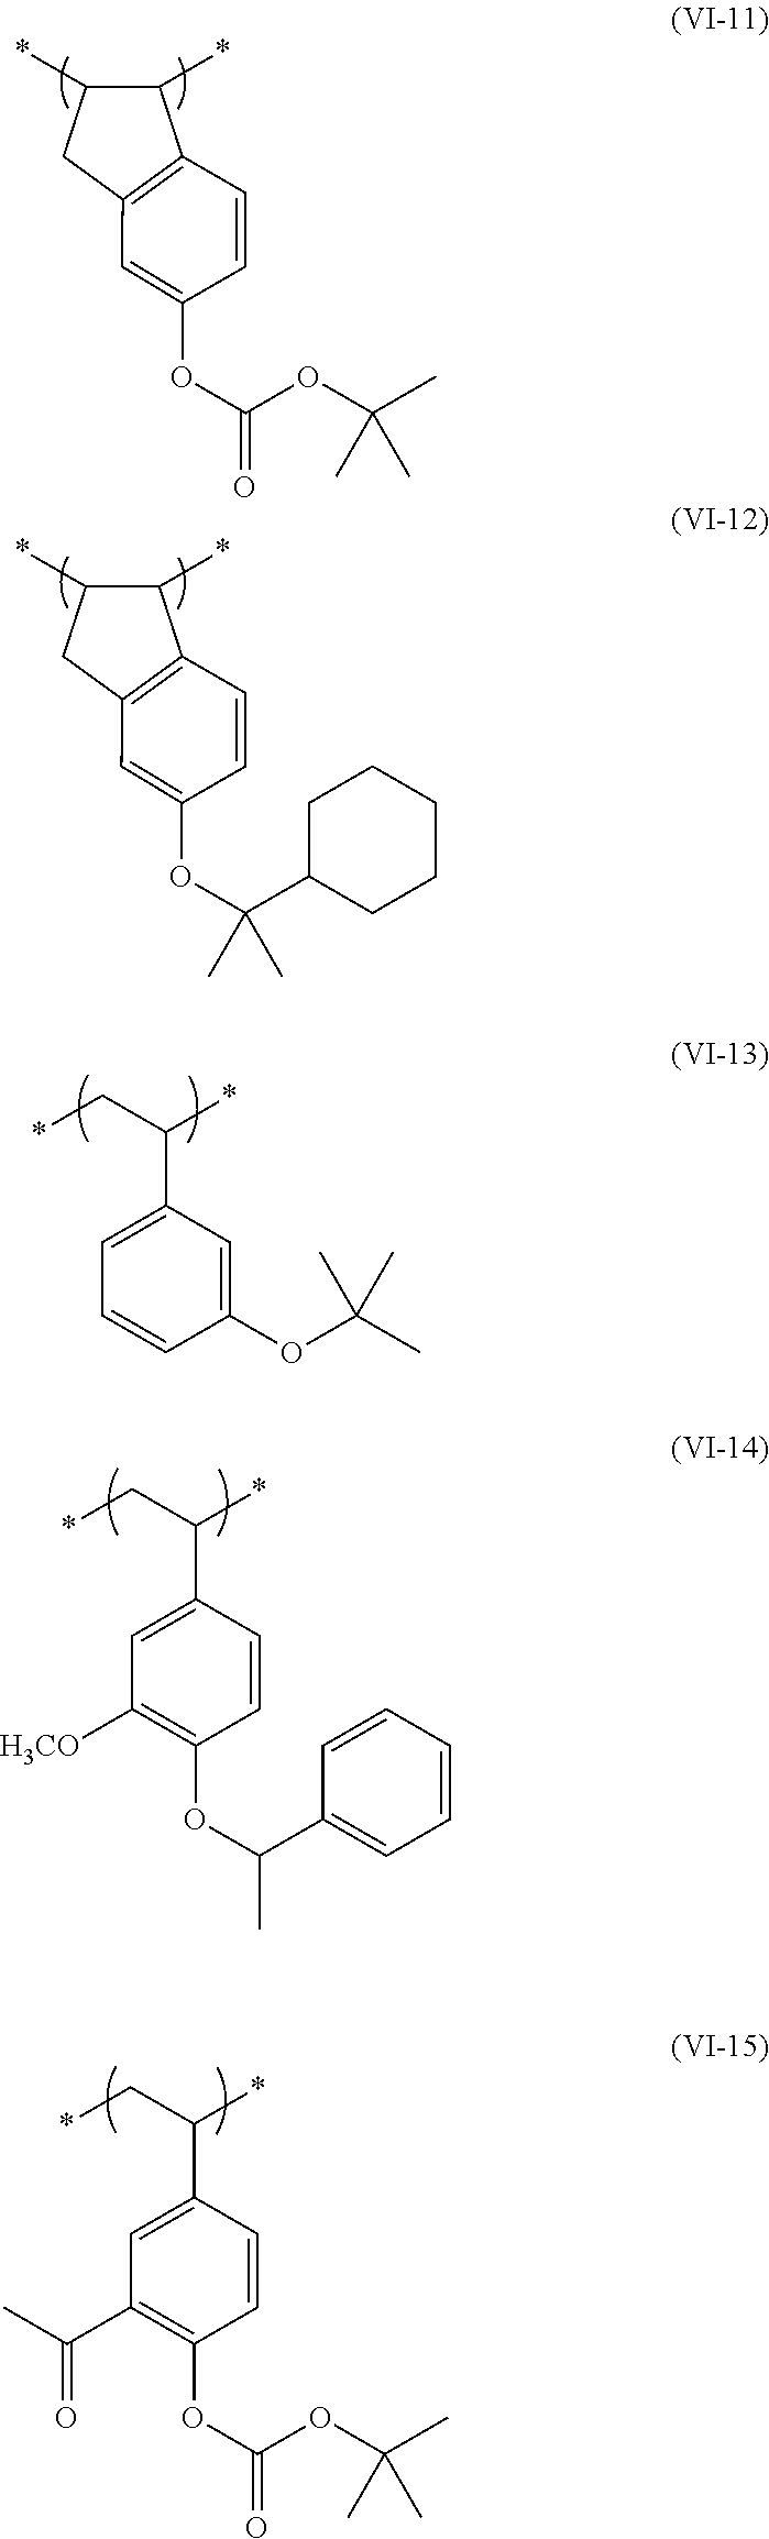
*C1C(*)C2=C(C1)C=C(OC(OC(C)(C)C)=O)C=C2.*C1C(*)C2=C(C1)C=C(OC(C1CCCCC1)(C)C)C=C2.*CC(*)C1=CC=CC(OC(C)(C)C)=C1.*CC(*)C1=CC([H3CO])=C(OC(C2=CC=CC=C2)C)C=C1.*CC(*)C1=CC(C(C)=O)=C(OC(OC(C)(C)C)=O)C=C1
